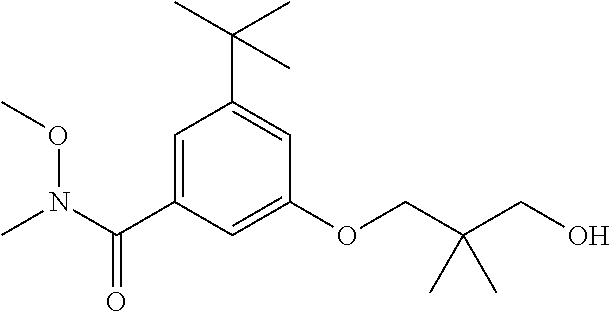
C1=C(C(N(OC)C)=O)C=C(OCC(CO)(C)C)C=C1C(C)(C)C
